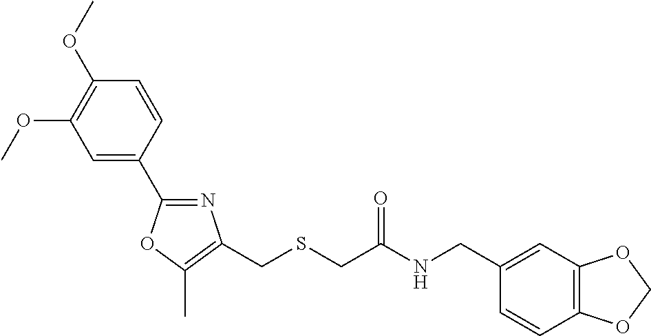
COC1=C(OC)C=C(C2=NC(CSCC(=O)NCC3=CC4=C(C=C3)OCO4)=C(C)O2)C=C1
